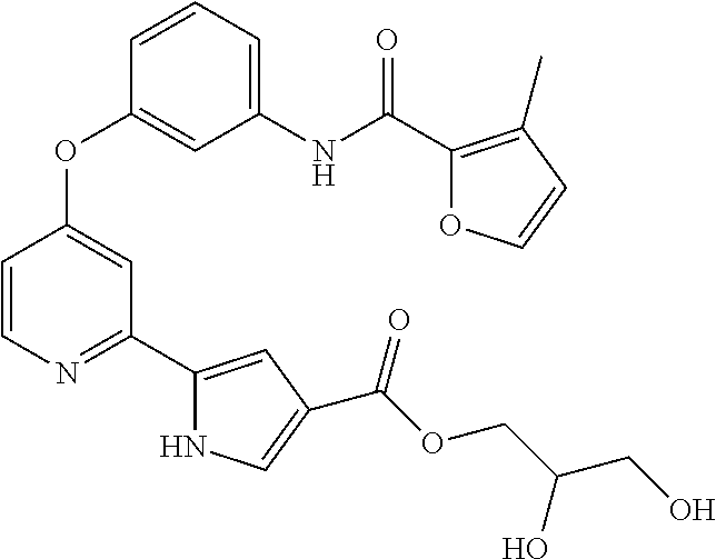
C1(NC(C2=C(C)C=CO2)=O)=CC=CC(OC2=CC(C3=CC(C(OCC(CO)O)=O)=CN3)=NC=C2)=C1
